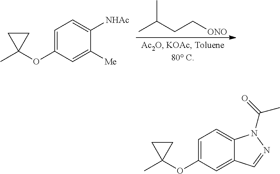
CC(CC[ONO])C.C1=C(OC2(C)CC2)C=C([Me])C([NHAc])=C1.C1=C(OC2(C)CC2)C=C2C(=C1)N(C(=O)C)N=C2
